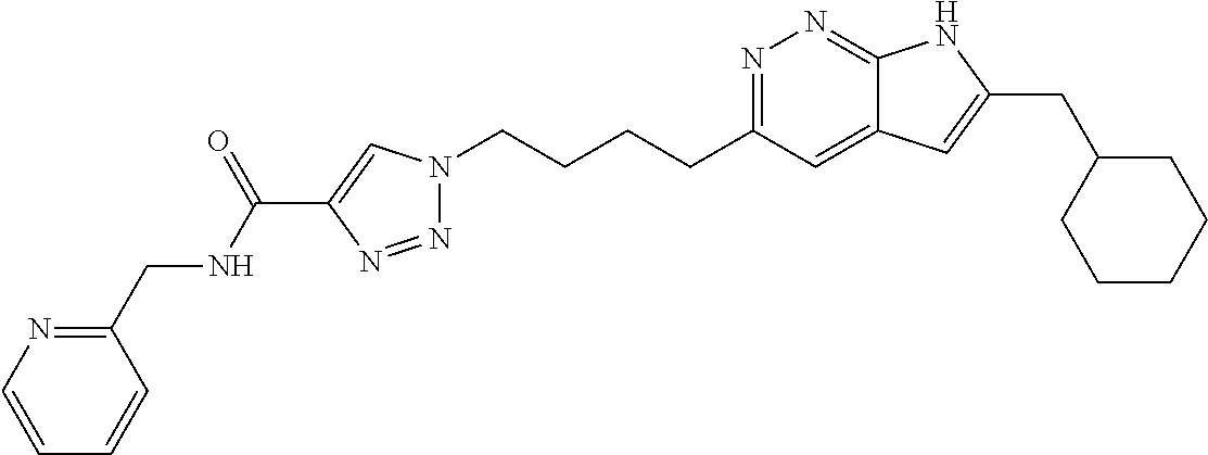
N1=C(CCCCN2N=NC(C(NCC3=NC=CC=C3)=O)=C2)C=C2C(=N1)NC(CC1CCCCC1)=C2
